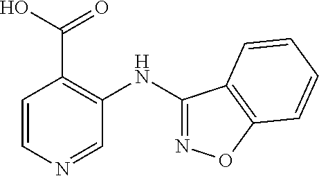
C1=CN=CC(NC2=NOC3=C2C=CC=C3)=C1C(O)=O
